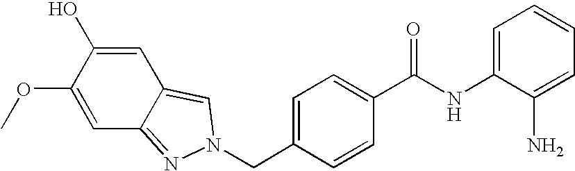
C1=C(CN2N=C3C=C(OC)C(O)=CC3=C2)C=CC(C(NC2=CC=CC=C2N)=O)=C1
